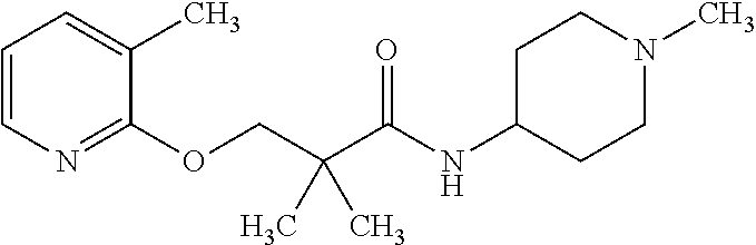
C1=CN=C(OCC(C(NC2CCN(C)CC2)=O)(C)C)C(C)=C1
